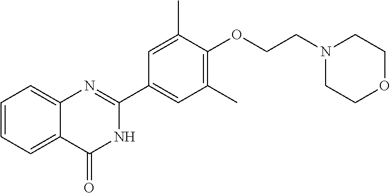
C1=CC=C2C(=C1)N=C(C1=CC(C)=C(OCCN3CCOCC3)C(C)=C1)NC2=O
